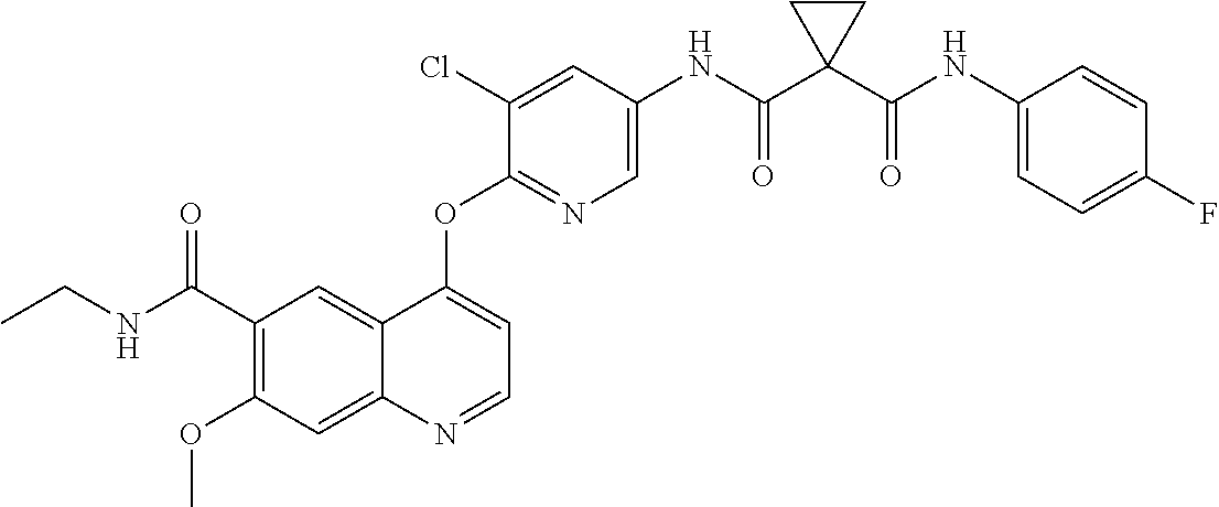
C1(OC)=C(C(NCC)=O)C=C2C(=C1)N=CC=C2OC1=NC=C(NC(C2(C(NC3=CC=C(F)C=C3)=O)CC2)=O)C=C1Cl
